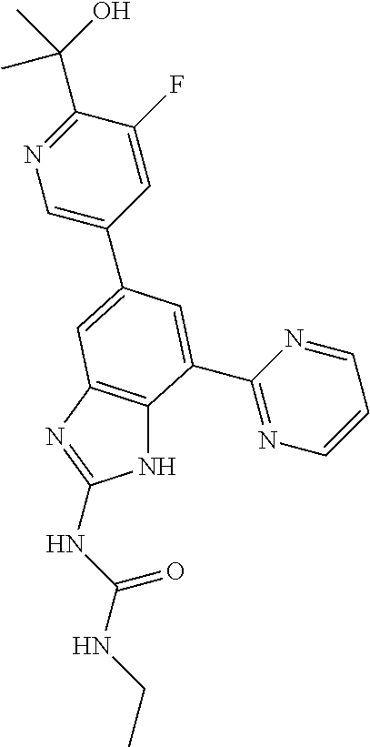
N1C2=C(N=C1NC(NCC)=O)C=C(C1=CN=C(C(O)(C)C)C(F)=C1)C=C2C1=NC=CC=N1
